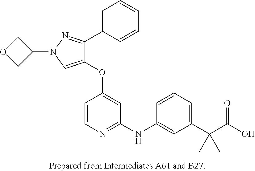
C1(OC2=CC(NC3=CC(C(C(O)=O)(C)C)=CC=C3)=NC=C2)=CN(C2COC2)N=C1C1=CC=CC=C1
